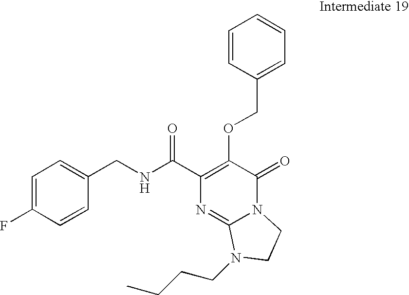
N(C(C1=C(OCC2=CC=CC=C2)C(=O)N2C(=N1)N(CCCC)CC2)=O)CC1=CC=C(F)C=C1
